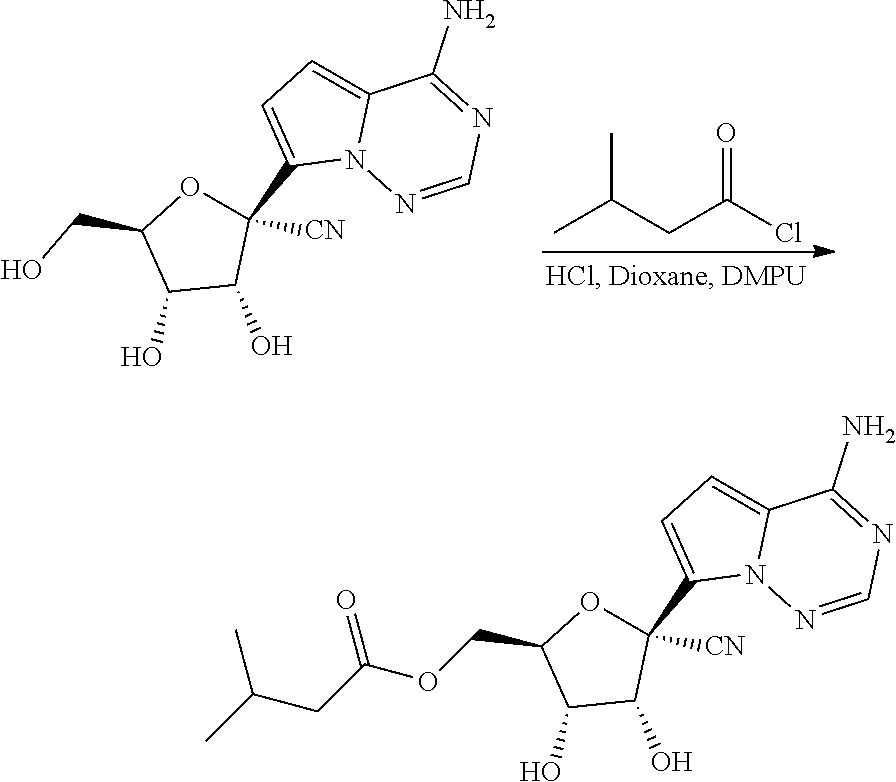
C12=CC=C(C3([CN])C(O)C(O)C(CO)O3)N1N=CN=C2N.CC(CC(Cl)=O)C.C12=CC=C(C3([CN])C(O)C(O)C(COC(CC(C)C)=O)O3)N1N=CN=C2N
